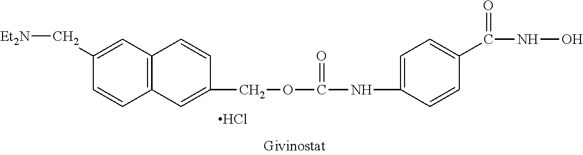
C12=C(C=C(C[Et2N])C=C1)C=CC(COC(NC1=CC=C(C(NO)=O)C=C1)=O)=C2.Cl
